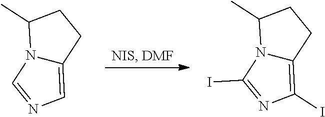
N12C(=CN=C1)CCC2C.N12C(=C(I)N=C1I)CCC2C
